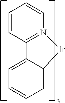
C1=CC2=N(C=C1)[lr]C1=CC=CC=C21
